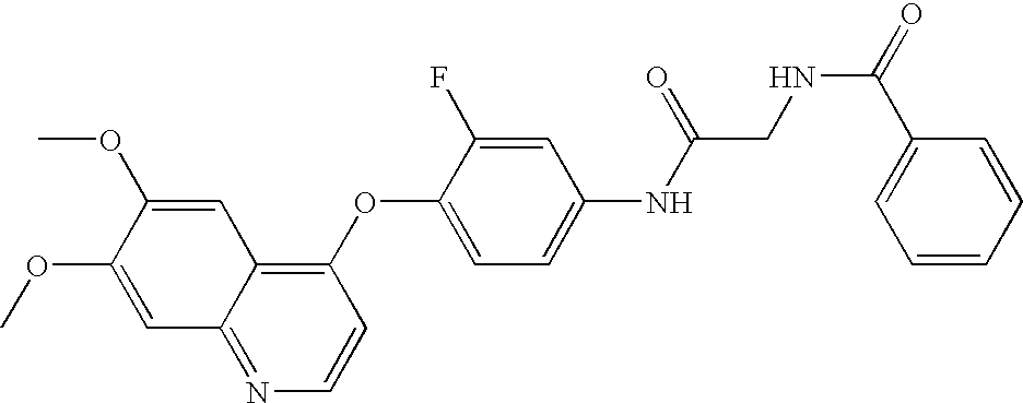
C1=C(OC)C(OC)=CC2=NC=CC(OC3=CC=C(NC(=O)CNC(=O)C4=CC=CC=C4)C=C3F)=C12
